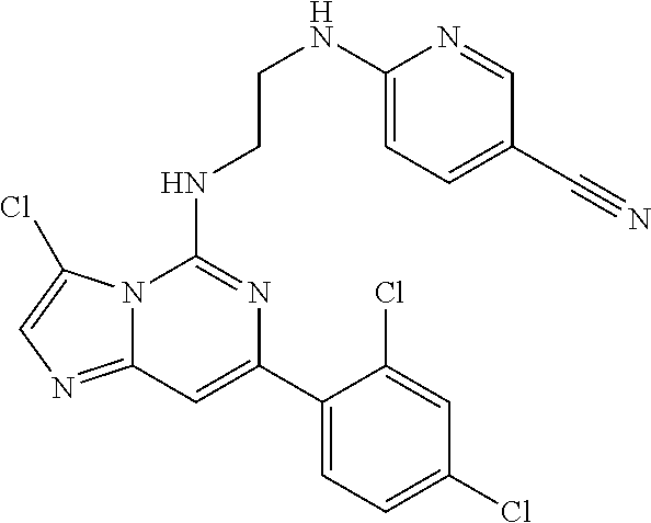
N12C(=NC=C1Cl)C=C(C1=CC=C(Cl)C=C1Cl)N=C2NCCNC1=CC=C(C#N)C=N1
